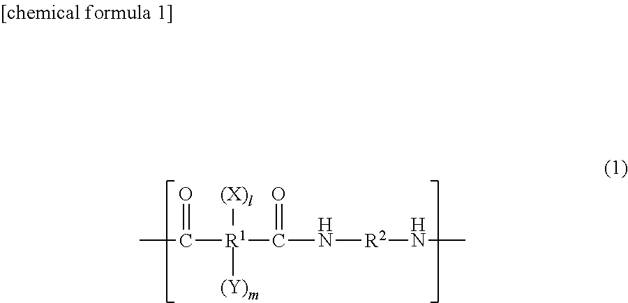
CC([R1]([(X)l])([(Y)m])C(N[R2]NC)=O)=O
